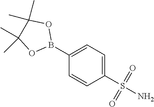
C1(S(=O)(N)=O)=CC=C(B2OC(C)(C)C(C)(C)O2)C=C1
